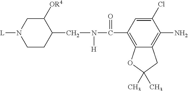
C12=C(C(N(CC3C([OR4])CN([L])CC3)[H])=O)C=C(Cl)C(N)=C1CC(C)(C)O2
